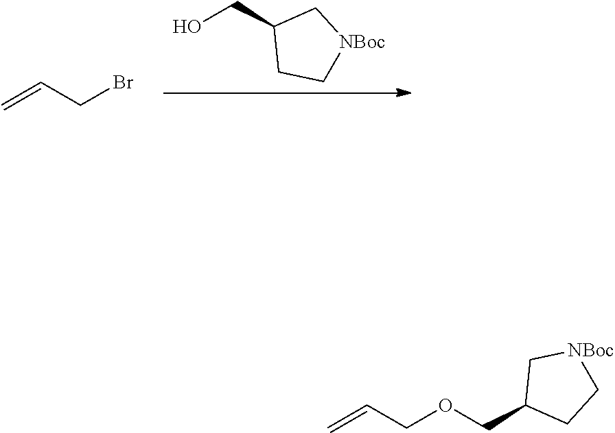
OCC1C[NBoc]CC1.C=CCBr.C=CCOCC1CC[NBoc]C1
